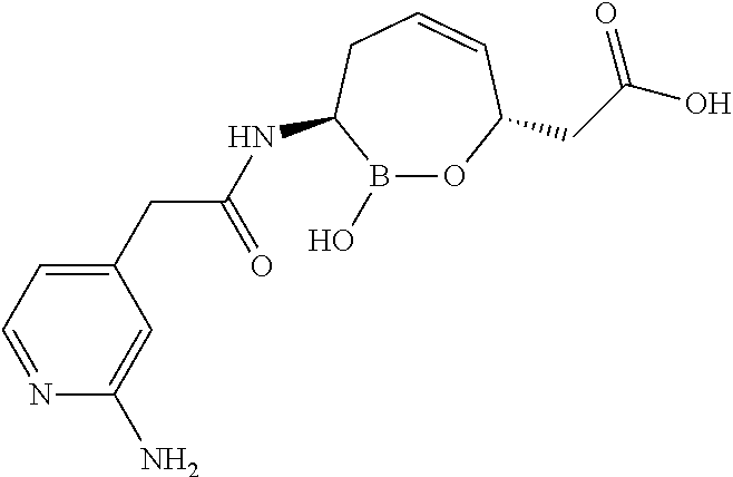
N(C(CC1=CC=NC(N)=C1)=O)C1B(O)OC(CC(O)=O)C=CC1
